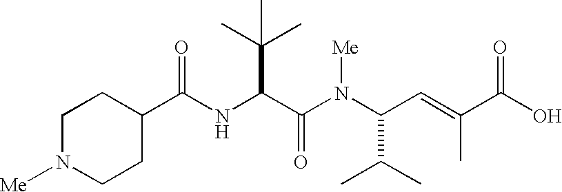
C(NC(C(N(C(C=C(C(O)=O)C)C(C)C)[Me])=O)C(C)(C)C)(C1CCN([Me])CC1)=O
